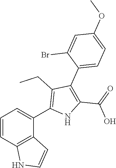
C1=CC2=C(C(C3=C(CC)C(C4=CC=C(OC)C=C4Br)=C(C(=O)O)N3)=C1)C=CN2
